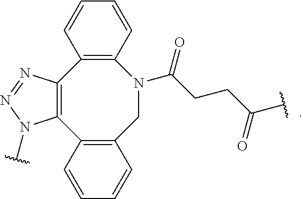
C12=C(C3=C(CN(C(CCC(=O)C)=O)C4=C1C=CC=C4)C=CC=C3)N(C)N=N2
